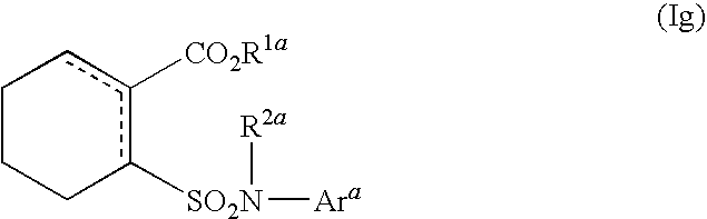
C1CCc([SO2N]([Ara])[R2a])c([CO2R1a])c1
